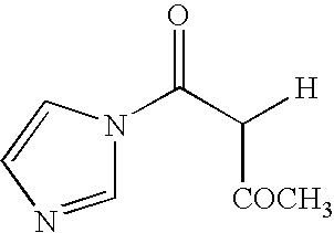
N1(C(C([H])[COCH3])=O)C=NC=C1
